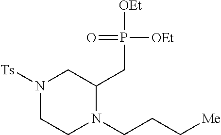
N1([Ts])CCN(CCC[Me])C(CP([OEt])([OEt])=O)C1
